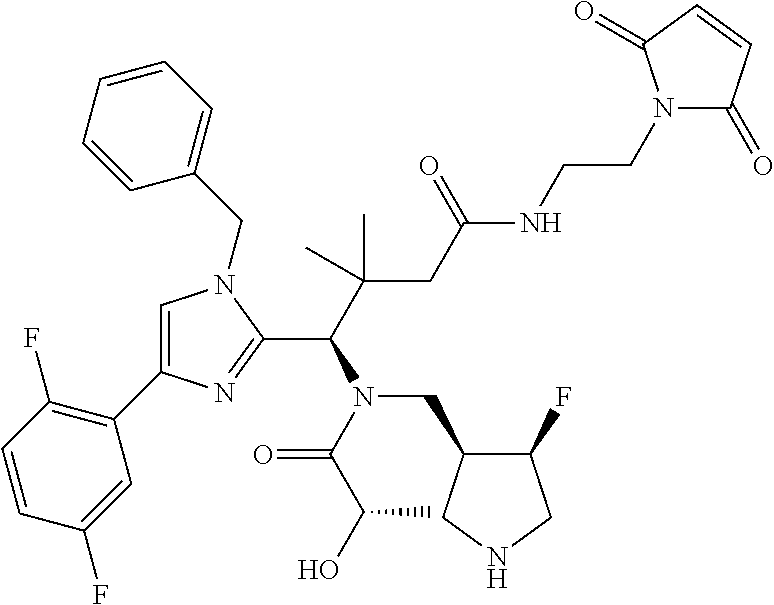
C1=C(C2=C(F)C=CC(F)=C2)N=C(C(C(CC(NCCN2C(=O)C=CC2=O)=O)(C)C)N(C(C(O)C)=O)CC2C(F)CNC2)N1CC1=CC=CC=C1
